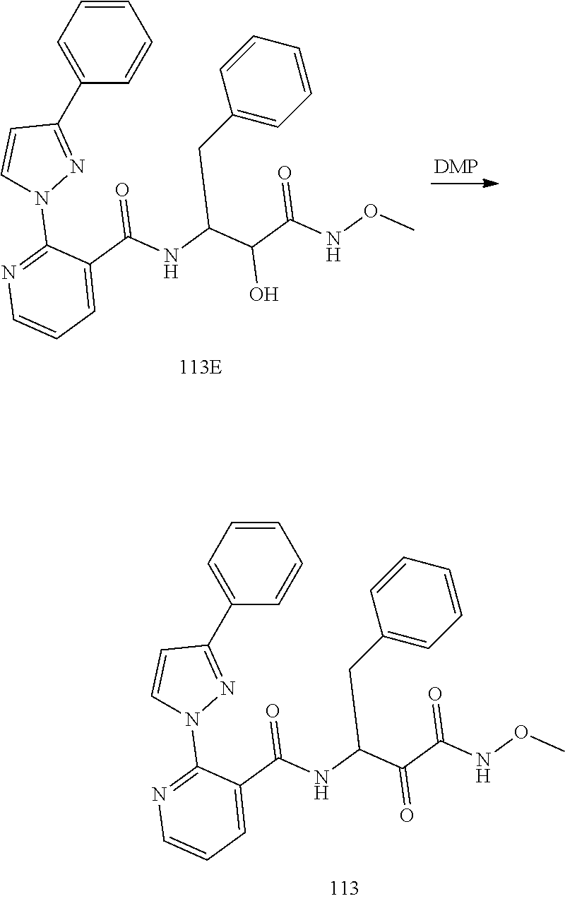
C1=C(C2=NN(C3=NC=CC=C3C(NC(C(C(NOC)=O)O)CC3=CC=CC=C3)=O)C=C2)C=CC=C1.C1=C(C2=NN(C3=NC=CC=C3C(NC(C(C(NOC)=O)=O)CC3=CC=CC=C3)=O)C=C2)C=CC=C1
